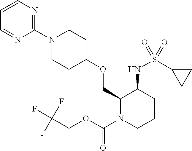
C1(N2CCC(OCC3N(C(OCC(F)(F)F)=O)CCCC3NS(C3CC3)(=O)=O)CC2)=NC=CC=N1
